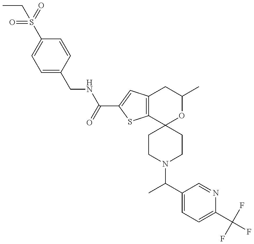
CCS(=O)(=O)C1=CC=C(CNC(=O)C2=CC3=C(S2)C2(OC(C)C3)CCN(C(C3=CC=C(C(F)(F)F)N=C3)C)CC2)C=C1
